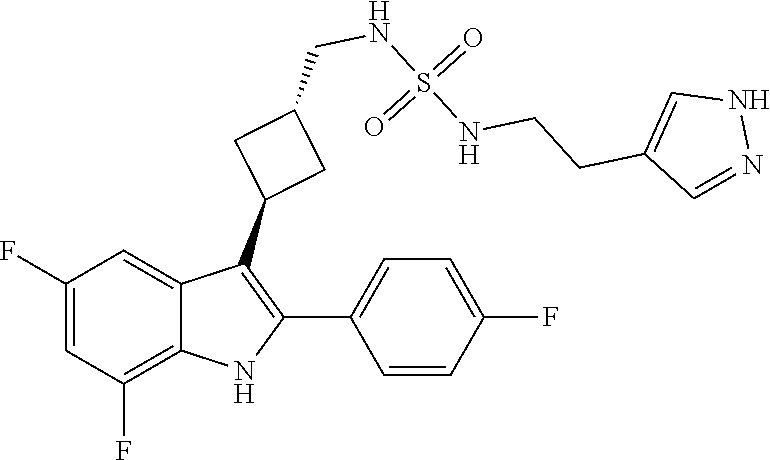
O=S(NCCC1=CNN=C1)(NCC1CC(C2=C(C3=CC=C(F)C=C3)NC3=C(F)C=C(F)C=C23)C1)=O
